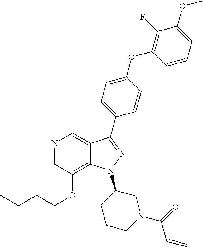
N1=CC(OCCCC)=C2C(=C1)C(C1=CC=C(OC3=C(F)C(OC)=CC=C3)C=C1)=NN2C1CCCN(C(=O)C=C)C1
